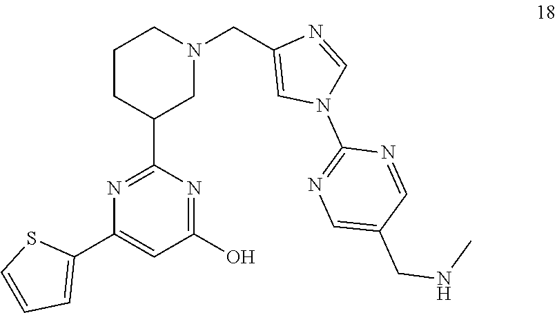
S1C=CC=C1C1=CC(O)=NC(C2CCCN(CC3=CN(C4=NC=C(CNC)C=N4)C=N3)C2)=N1
